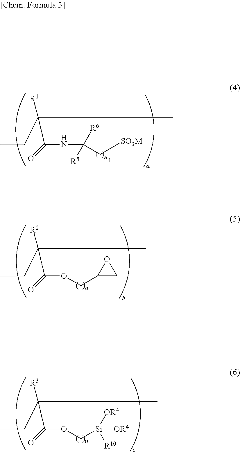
CCC(C)([R2])C(=O)OCC1CO1.CCC(C)([R1])C(NC([R6])([R5])C[SO3M])=O.CCC(C)([R3])C(=O)OC[Si]([R10])([OR4])[OR4]
